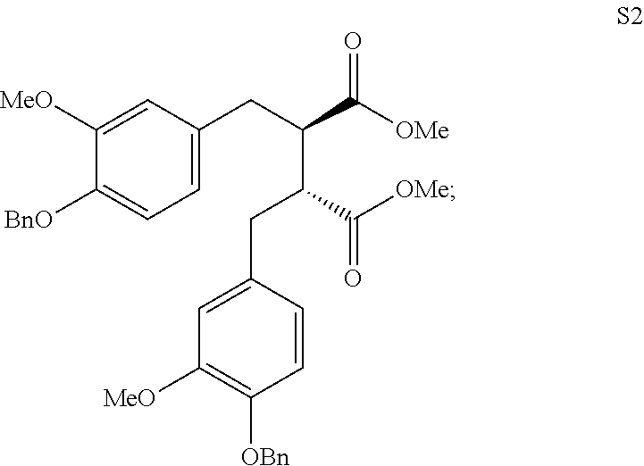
C1([MeO])=CC(CC(C(C([OMe])=O)CC2=CC([MeO])=C([OBn])C=C2)C([OMe])=O)=CC=C1[BnO]
